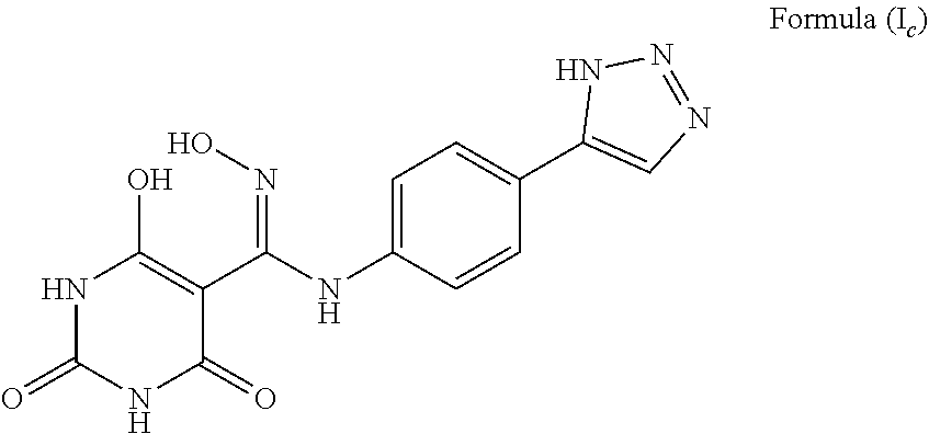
C1=C(NC(C2=C(O)NC(=O)NC2=O)=NO)C=CC(C2=CN=NN2)=C1
